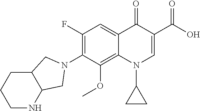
C1(F)=C(N2CC3C(C2)NCCC3)C(OC)=C2C(=C1)C(=O)C(C(O)=O)=CN2C1CC1
